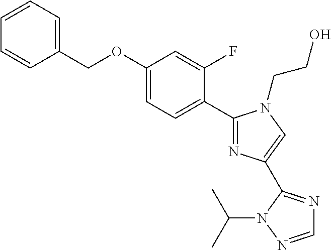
C1(OCC2=CC=CC=C2)=CC=C(C2=NC(C3=NC=NN3C(C)C)=CN2CCO)C(F)=C1
